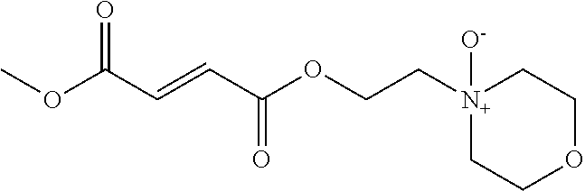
[N+]1(CCOC(C=CC(OC)=O)=O)([O-])CCOCC1
